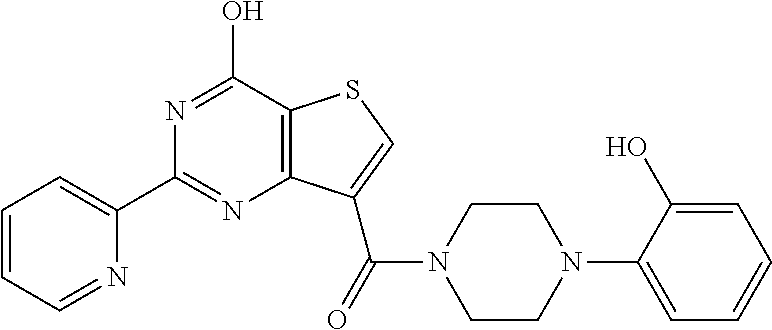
C1(C2=CC=CC=N2)=NC2=C(C(O)=N1)SC=C2C(=O)N1CCN(C2=CC=CC=C2O)CC1
